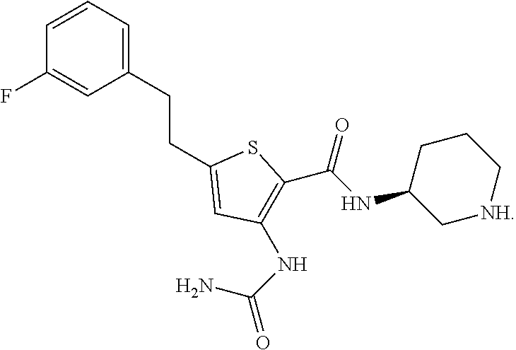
C1=CC=C(CCC2=CC(NC(=O)N)=C(C(NC3C[NH]CCC3)=O)S2)C=C1F
